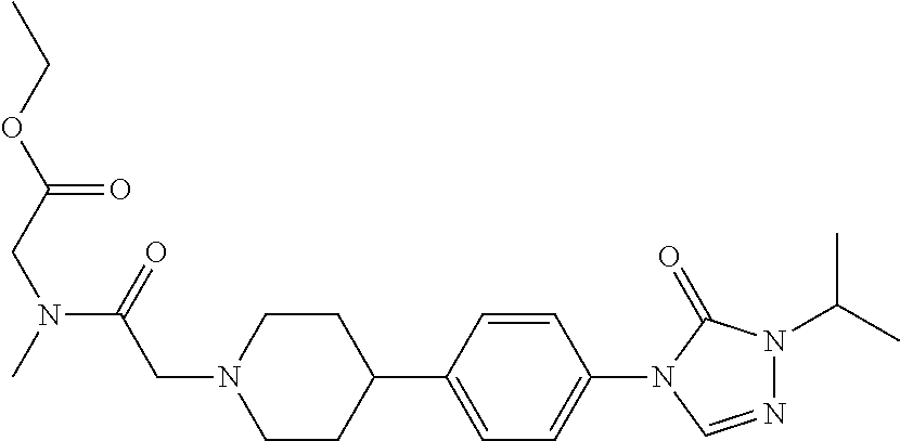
C1CC(C2=CC=C(N3C=NN(C(C)C)C3=O)C=C2)CCN1CC(=O)N(C)CC(OCC)=O
